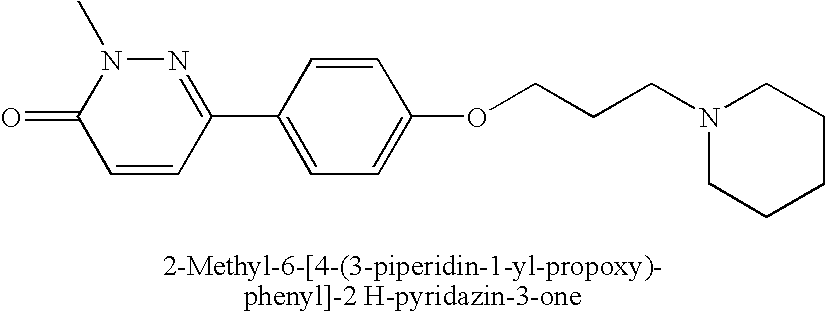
N1=C(C2=CC=C(OCCCN3CCCCC3)C=C2)C=CC(=O)N1C
